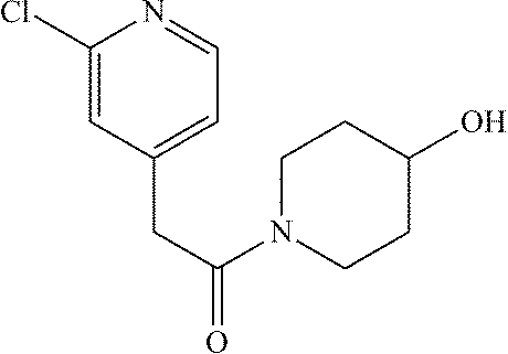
C1(Cl)=CC(CC(N2CCC(O)CC2)=O)=CC=N1
